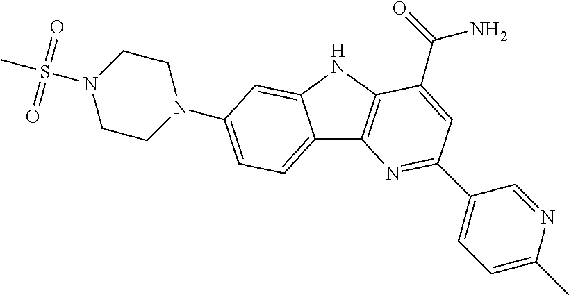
C12=CC=C(N3CCN(S(C)(=O)=O)CC3)C=C1NC1=C2N=C(C2=CC=C(C)N=C2)C=C1C(=O)N
